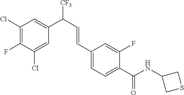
C1(Cl)=CC(C(C=CC2=CC=C(C(NC3CSC3)=O)C(F)=C2)[CF3])=CC(Cl)=C1F
